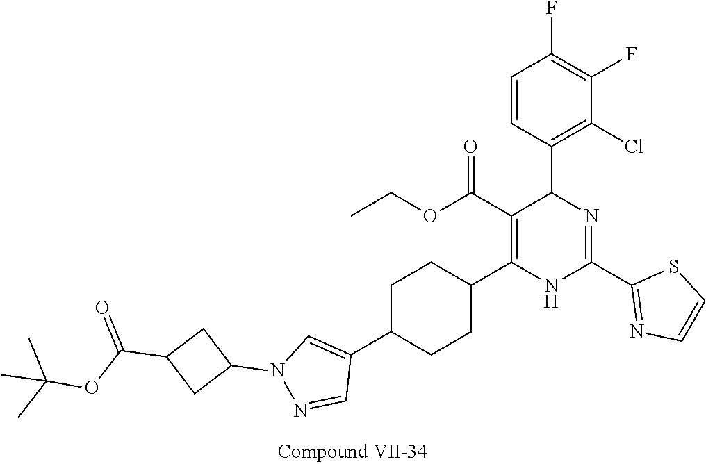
C1(F)=C(F)C=CC(C2N=C(C3=NC=CS3)NC(C3CCC(C4=CN(C5CC(C(OC(C)(C)C)=O)C5)N=C4)CC3)=C2C(OCC)=O)=C1Cl
